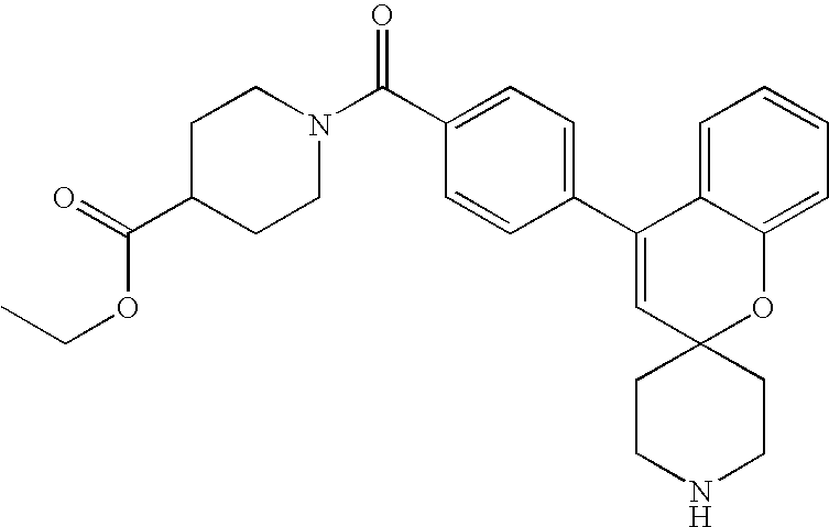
N1(C(=O)C2=CC=C(C3=CC4(OC5=CC=CC=C35)CCNCC4)C=C2)CCC(C(OCC)=O)CC1
